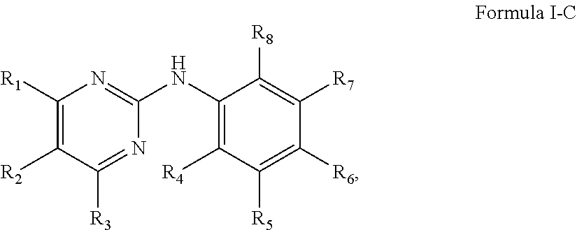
C1([R1])=C([R2])C([R3])=NC(NC2=C([R4])C([R5])=C([R6])C([R7])=C2[R8])=N1
